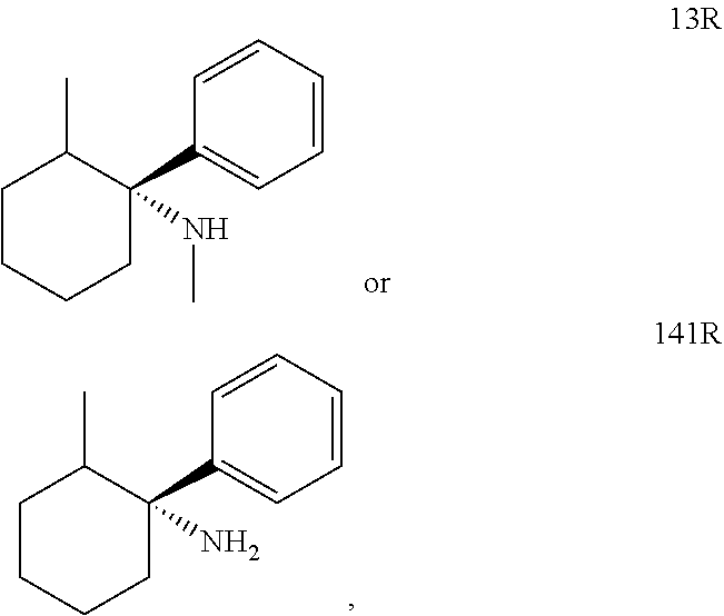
N(C1(C2=CC=CC=C2)C(C)CCCC1)C.C1=CC=C(C2(N)C(C)CCCC2)C=C1
